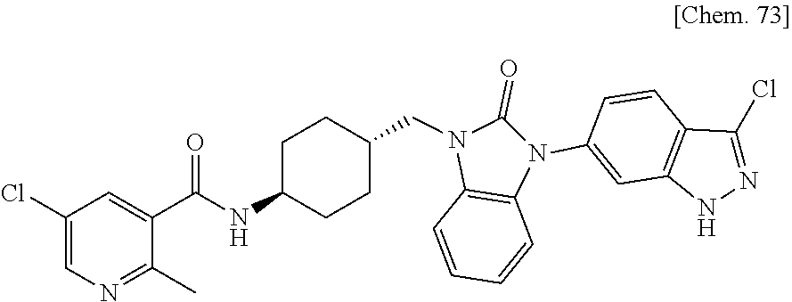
C1(C)=NC=C(Cl)C=C1C(=O)NC1CCC(CN2C(=O)N(C3=CC4=C(C=C3)C(Cl)=NN4)C3=C2C=CC=C3)CC1
